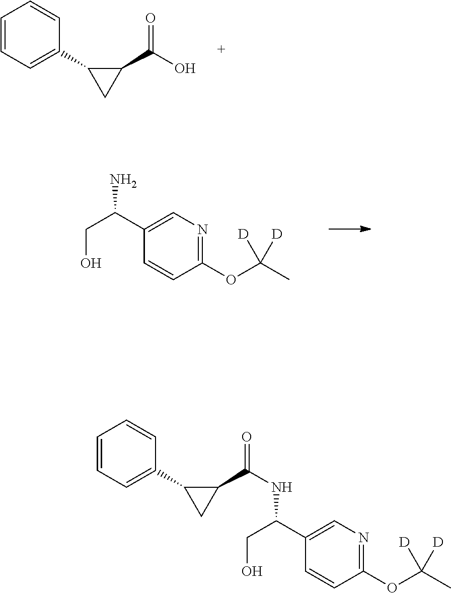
C1=CC=C(C2CC2C(O)=O)C=C1.C1(OC(C)([D])[D])=NC=C(C(CO)N)C=C1.C1=CC=C(C2CC2C(=O)NC(C2=CN=C(OC(C)([D])[D])C=C2)CO)C=C1
